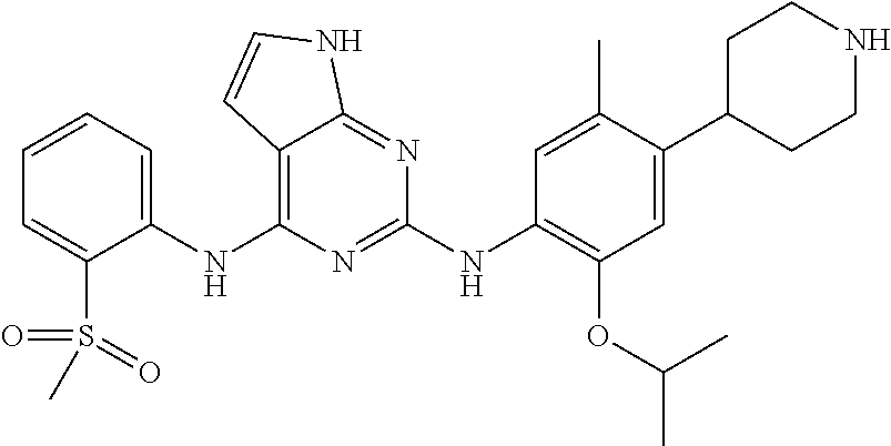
C1(NC2=C3C(=NC(NC4=C(OC(C)C)C=C(C5CCNCC5)C(C)=C4)=N2)NC=C3)=CC=CC=C1S(=O)(=O)C
